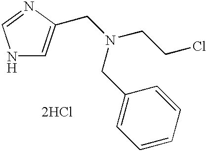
N1C=C(CN(CCCl)CC2=CC=CC=C2)N=C1.[2HCl]
